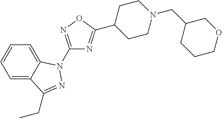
C1=C2C(=CC=C1)C(CC)=NN2C1=NOC(C2CCN(CC3COCCC3)CC2)=N1
